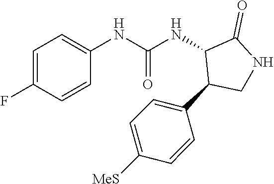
C1=C(F)C=CC(NC(NC2C(C3=CC=C([MeS])C=C3)CNC2=O)=O)=C1
